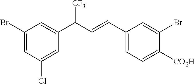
C1(C(C=CC2=CC=C([CO2H])C(Br)=C2)[CF3])=CC(Br)=CC(Cl)=C1
